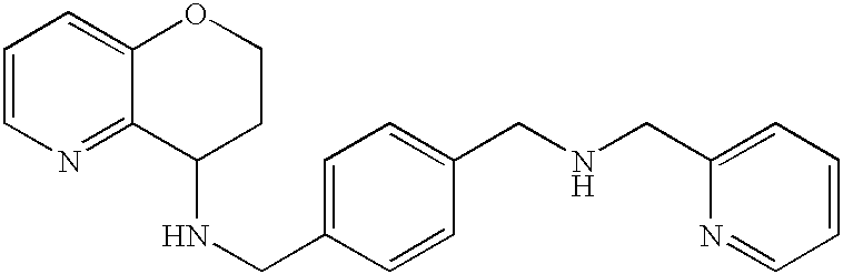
C1=CN=C2C(=C1)OCCC2NCC1=CC=C(CNCC2=CC=CC=N2)C=C1
